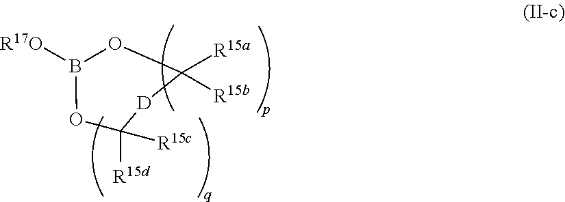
[R17O]B1OC([R15d])([R15c])[D]C([R15a])([R15b])O1
